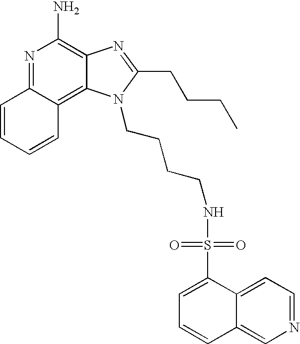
N1=C2C(=C3C(=C1N)N=C(CCCC)N3CCCCNS(=O)(=O)C1=CC=CC3=CN=CC=C13)C=CC=C2
